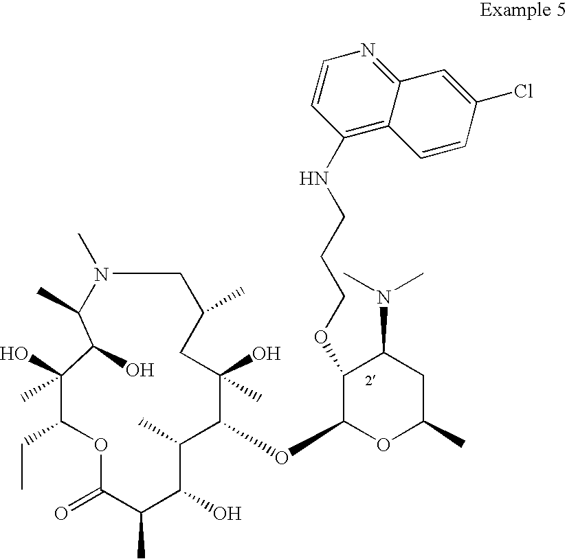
C1(C)(O)C(CC)OC(=O)C(C)C(O)C(C)C(OC2OC(C)CC(N(C)C)C2OCCCNC2=C3C(=NC=C2)C=C(Cl)C=C3)C(C)(O)CC(C)CN(C)C(C)C1O
